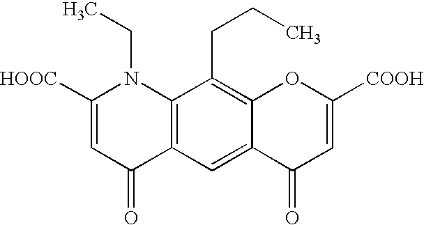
C12=C(C=C3C(=C1CCC)OC([COOH])=CC3=O)C(=O)C=C([HOOC])N2CC
